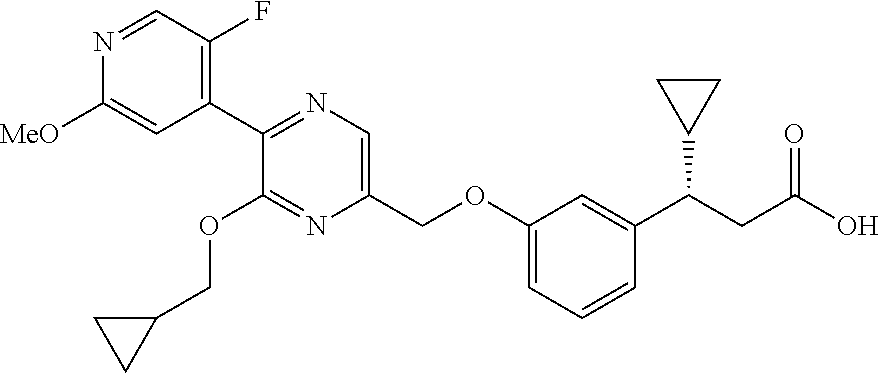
N1=C(C2=C(F)C=NC([MeO])=C2)C(OCC2CC2)=NC(COC2=CC=CC(C(C3CC3)CC(O)=O)=C2)=C1
